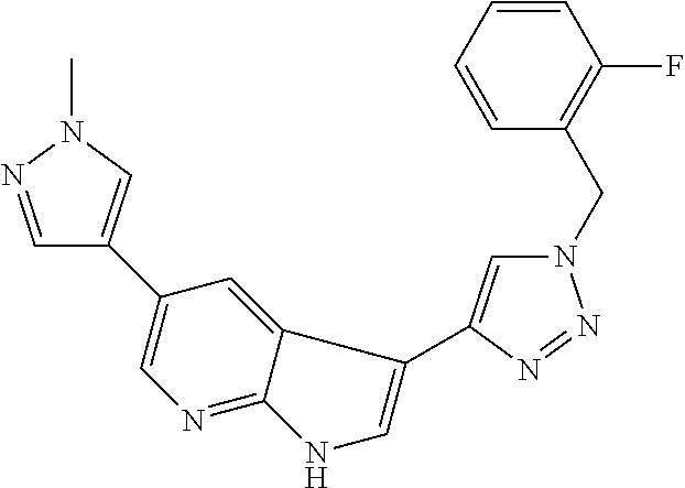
C1=NN(C)C=C1C1=CN=C2C(=C1)C(C1=CN(CC3=C(F)C=CC=C3)N=N1)=CN2
